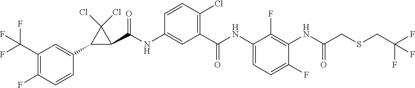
N(C1=C(F)C(NC(=O)C2=C(Cl)C=CC(NC(=O)C3C(Cl)(Cl)C3C3=CC(C(F)(F)F)=C(F)C=C3)=C2)=CC=C1F)C(CSCC(F)(F)F)=O
